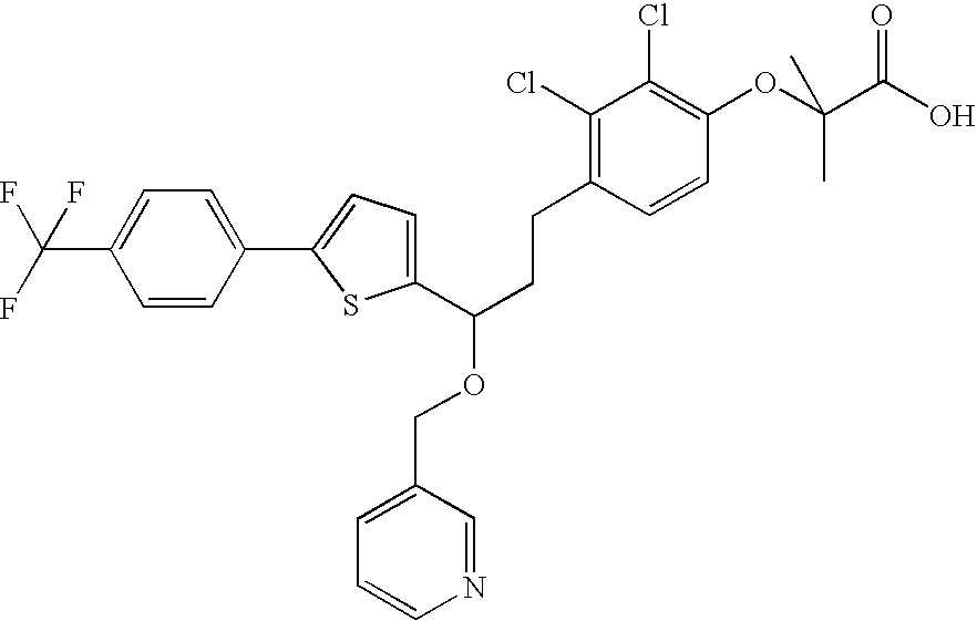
C1(C(CCC2=C(Cl)C(Cl)=C(OC(C(O)=O)(C)C)C=C2)OCC2=CC=CN=C2)=CC=C(C2=CC=C(C(F)(F)F)C=C2)S1
